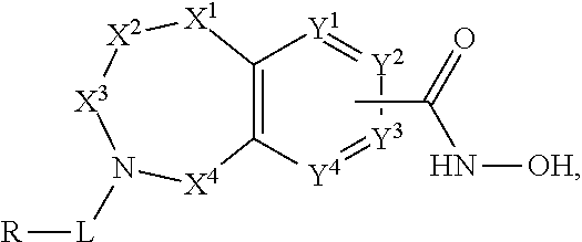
C12=C([Y4]=[Y3][Y2]=[Y1]1)[X4]N([L][R])[X3][X2][X1]2.CC(N[OH])=O
